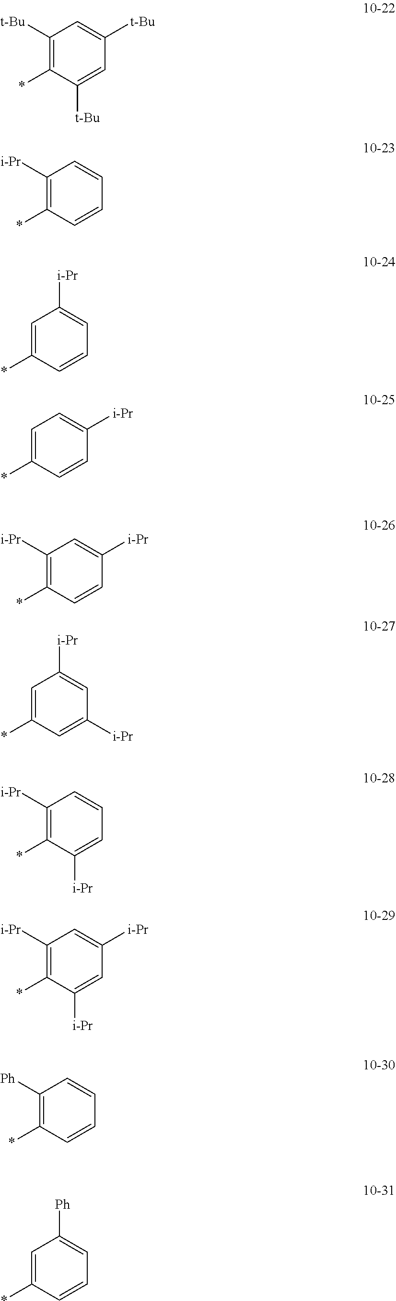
C1([t-Bu])=C(*)C([t-Bu])=CC([t-Bu])=C1.C1([i-Pr])=C(*)C=CC=C1.C1=C(*)C=CC=C1[i-Pr].C1=C(*)C=CC([i-Pr])=C1.C1([i-Pr])=C(*)C=CC([i-Pr])=C1.C1=C(*)C=C([i-Pr])C=C1[i-Pr].C1([i-Pr])=C(*)C([i-Pr])=CC=C1.C1([i-Pr])=C(*)C([i-Pr])=CC([i-Pr])=C1.C1([Ph])=C(*)C=CC=C1.C1=C(*)C=CC=C1[Ph]
